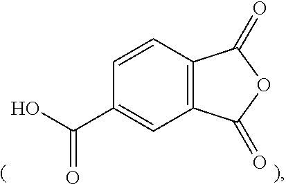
C1(C(=O)O)=CC2=C(C=C1)C(=O)OC2=O
